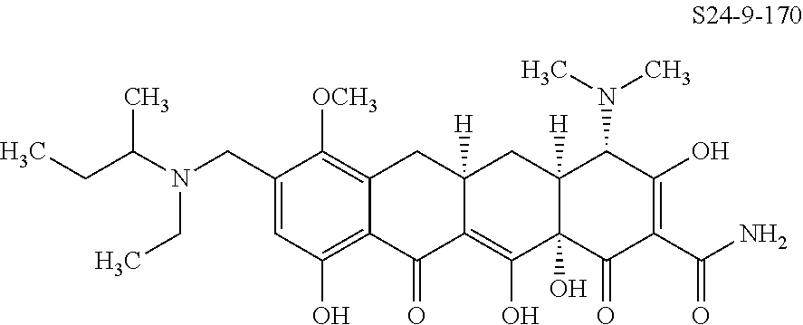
N(CC1=CC(O)=C2C(=C1[OCH3])CC1([H])C(=C(O)C3(O)C([H])(C1)C(N(C)C)C(O)=C(C(N)=O)C3=O)C2=O)(C(CC)C)CC
